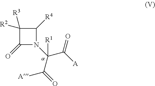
C1([R3])([R2])C(=O)N(C(C([A])=O)(C([A])=O)[R1])C1[R4]
